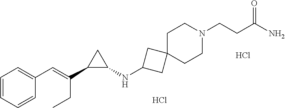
C1=CC=CC(C=C(C2C(NC3CC4(C3)CCN(CCC(N)=O)CC4)C2)CC)=C1.Cl.Cl
